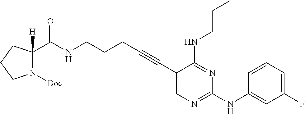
C1(C#CCCCNC(=O)C2([H])N([Boc])CCC2)=CN=C(NC2=CC(F)=CC=C2)N=C1NCCC
